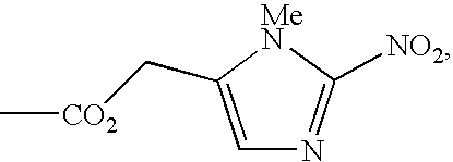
C1=C(C[CO2]C)[MeN]C([NO2])=N1
